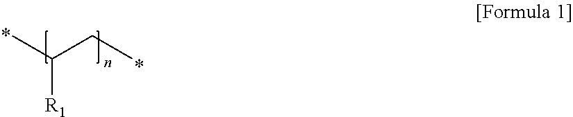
CC(CC)[R1]
